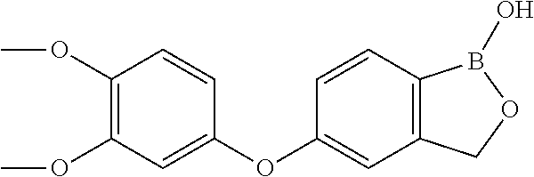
C1(OC2=CC3=C(C=C2)B(O)OC3)=CC(OC)=C(OC)C=C1
